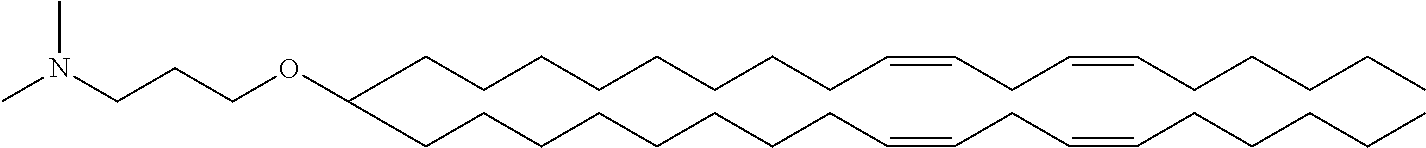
C(CCCCCCC=CCC=CCCCCC)CC(CCCCCCCCC=CCC=CCCCCC)OCCCN(C)C
